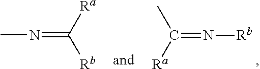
CC([Ra])=N[Rb].CN=C([Rb])[Ra]
